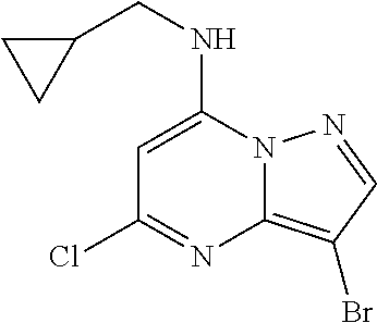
C1=C(NCC2CC2)N2C(=C(Br)C=N2)N=C1Cl
